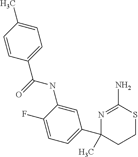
C1=CC(C)=CC=C1C(=O)NC1=CC(C2(C)CCSC(N)=N2)=CC=C1F
